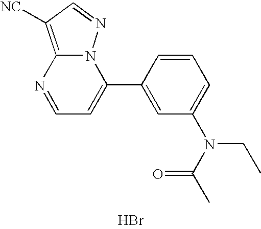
C1=NC2=C([NC])C=NN2C(C2=CC(N(CC)C(C)=O)=CC=C2)=C1.Br
